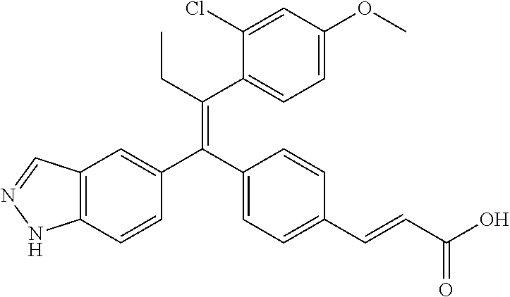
C12=C(C=CC(C(C3=CC=C(C=CC(O)=O)C=C3)=C(CC)C3=CC=C(OC)C=C3Cl)=C1)NN=C2
